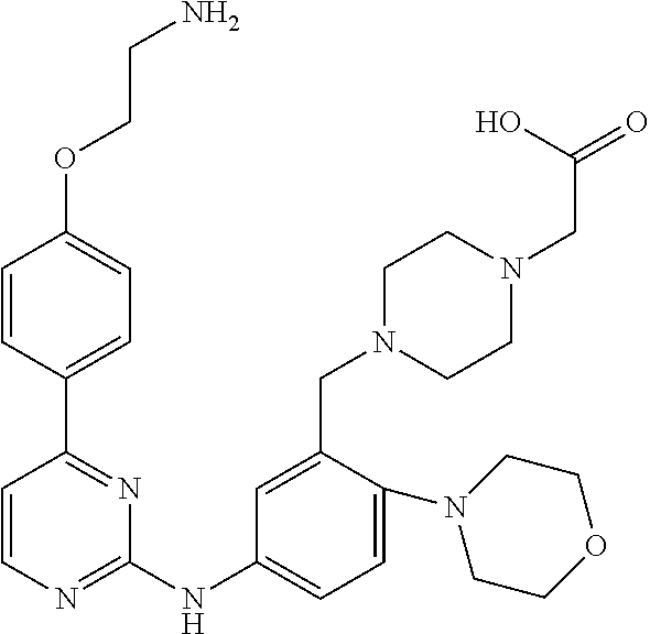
C1=CC(C2=NC(NC3=CC=C(N4CCOCC4)C(CN4CCN(CC(=O)O)CC4)=C3)=NC=C2)=CC=C1OCCN
